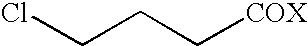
ClCCC[COX]
